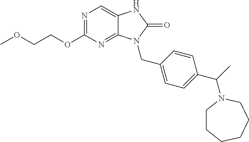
N1=C(OCCOC)N=C2C(=C1)NC(=O)N2CC1=CC=C(C(C)N2CCCCCC2)C=C1
